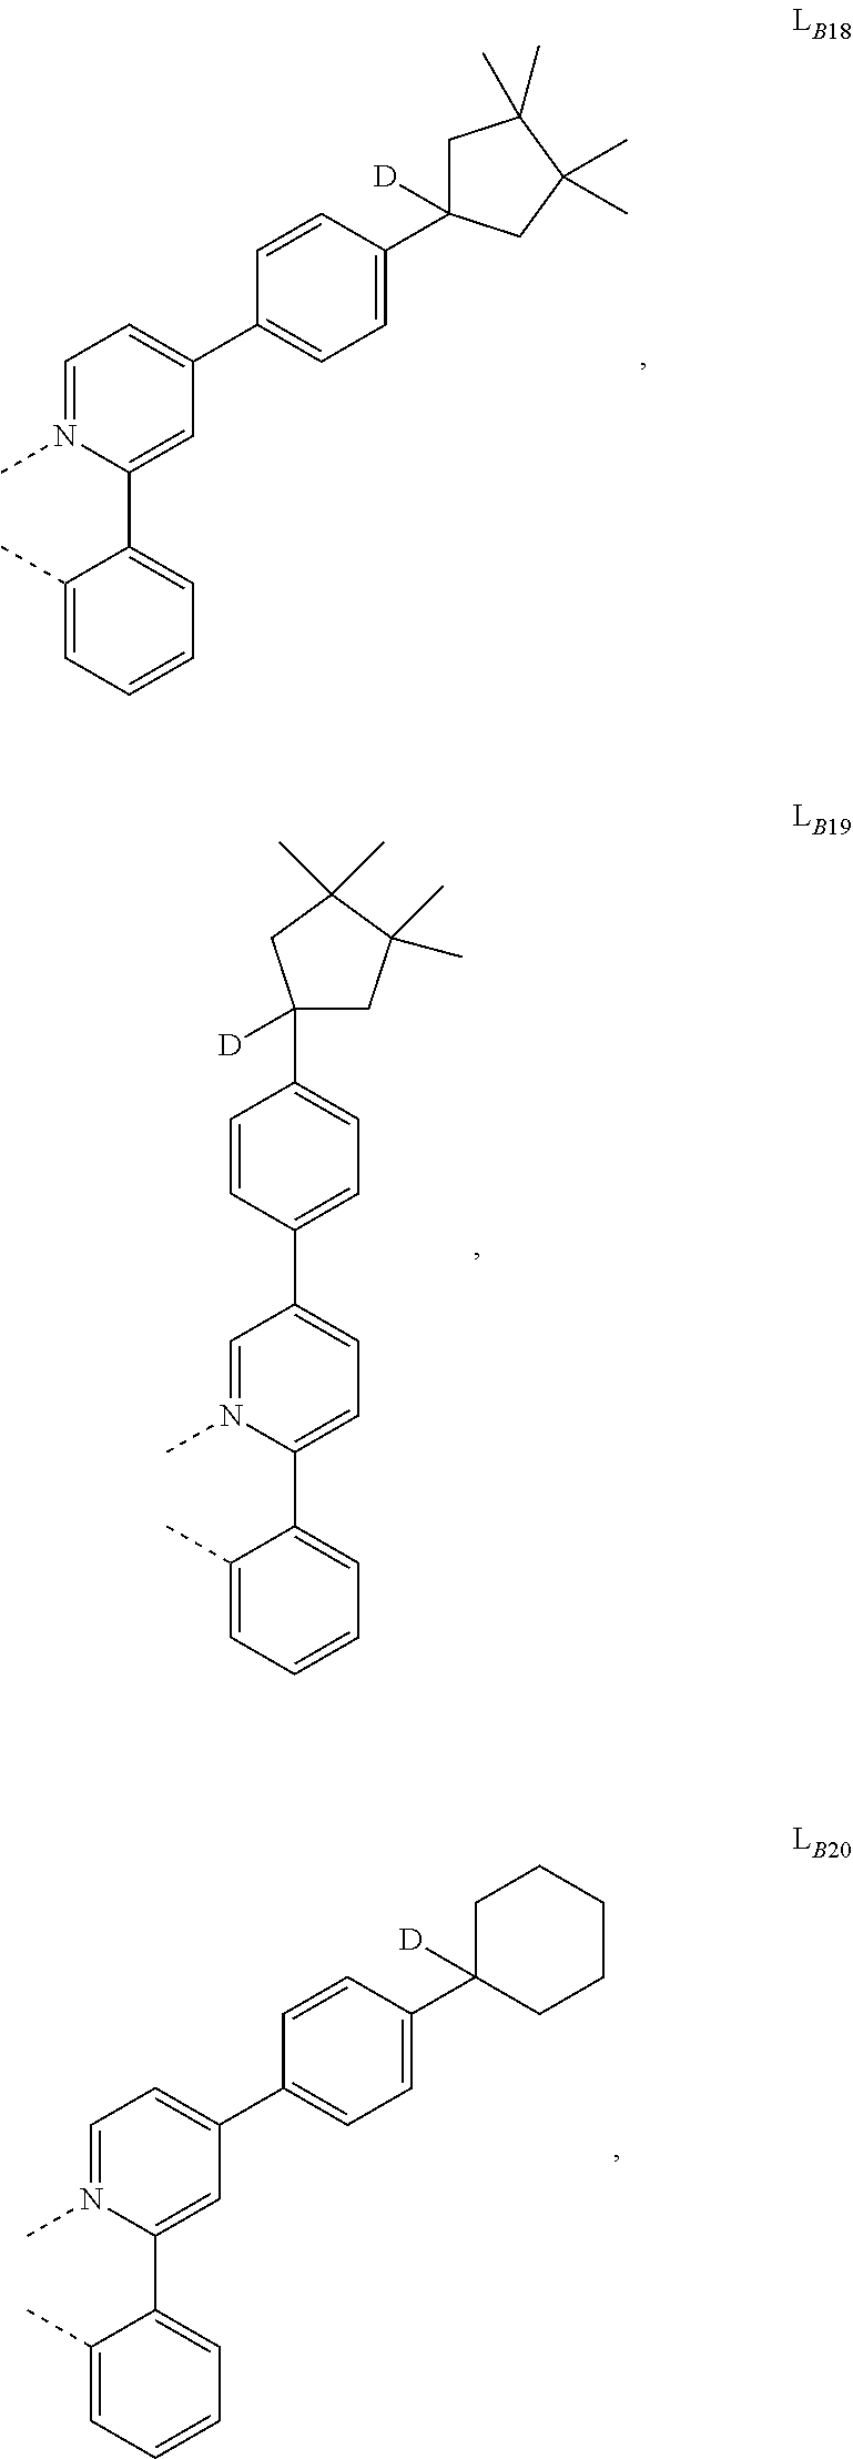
C1=N(C)C(C2=CC=CC=C2C)=CC(C2=CC=C(C3([D])CC(C)(C)C(C)(C)C3)C=C2)=C1.C1=N(C)C(C2=CC=CC=C2C)=CC=C1C1=CC=C(C2([D])CC(C)(C)C(C)(C)C2)C=C1.C1=N(C)C(C2=CC=CC=C2C)=CC(C2=CC=C(C3([D])CCCCC3)C=C2)=C1
